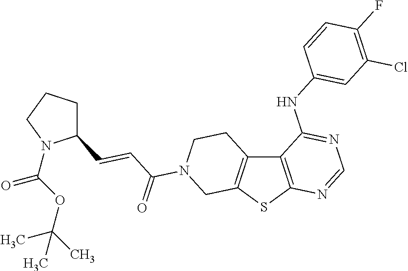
S1C2=C(C3=C1CN(C(C=CC1CCCN1C(OC(C)(C)C)=O)=O)CC3)C(NC1=CC(Cl)=C(F)C=C1)=NC=N2
